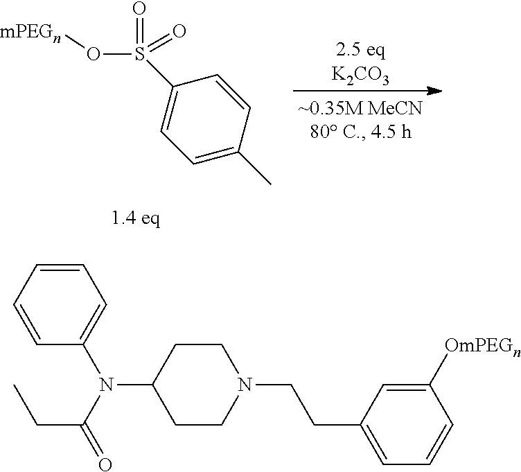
O=S(=O)(O[mPEGn])C1=CC=C(C)C=C1.C1([OmPEGn])=CC(CCN2CCC(N(C3=CC=CC=C3)C(CC)=O)CC2)=CC=C1
